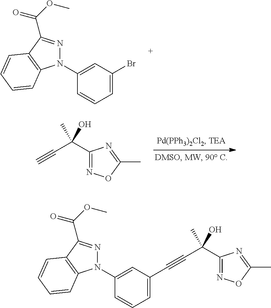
C1(N2N=C(C(OC)=O)C3=C2C=CC=C3)=CC(Br)=CC=C1.C1(C(C#C)(O)C)=NOC(C)=N1.C1(N2N=C(C(OC)=O)C3=C2C=CC=C3)=CC(C#CC(C2=NOC(C)=N2)(O)C)=CC=C1
